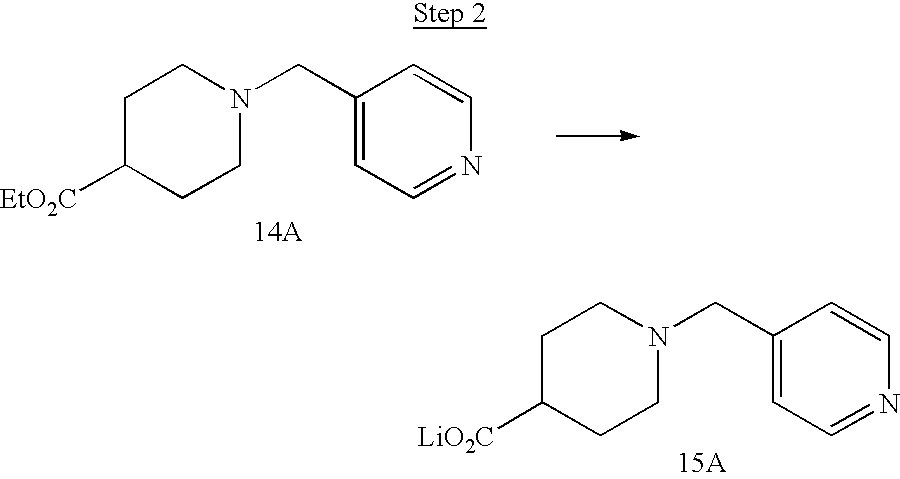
C1C([EtO2C])CCN(CC2=CC=NC=C2)C1.[14A].C1C([LiO2C])CCN(CC2=CC=NC=C2)C1.[15A]
